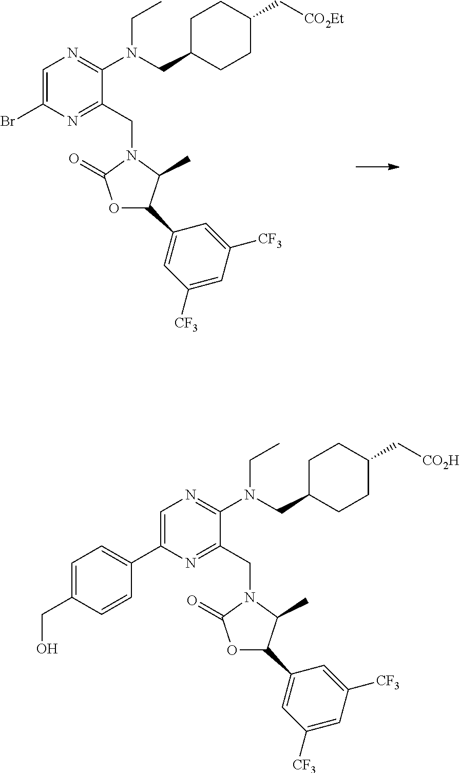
C1=C(Br)N=C(CN2C(C)C(C3=CC([CF3])=CC([CF3])=C3)OC2=O)C(N(CC)CC2CCC(C[CO2Et])CC2)=N1.C1=C(C2=CC=C(CO)C=C2)N=C(CN2C(C)C(C3=CC([CF3])=CC([CF3])=C3)OC2=O)C(N(CC)CC2CCC(C[CO2H])CC2)=N1
